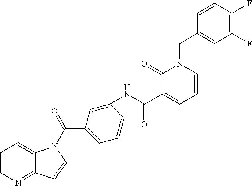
C1=CN=C2C(=C1)N(C(=O)C1=CC=CC(NC(C3=CC=CN(CC4=CC(F)=C(F)C=C4)C3=O)=O)=C1)C=C2
